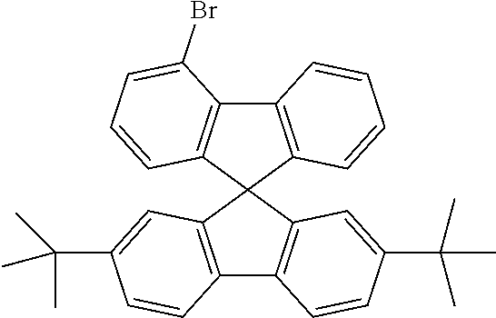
C12=C(C=C(C(C)(C)C)C=C1)C1(C3=C2C=CC(C(C)(C)C)=C3)C2=C(C3=C1C=CC=C3Br)C=CC=C2
